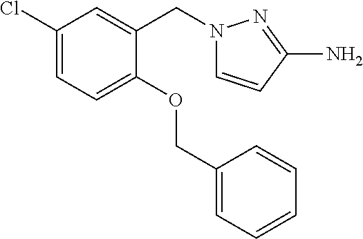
C1(Cl)=CC=C(OCC2=CC=CC=C2)C(CN2C=CC(N)=N2)=C1
